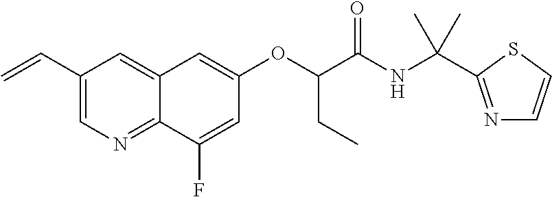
C1(C=C)=CN=C2C(=C1)C=C(OC(CC)C(NC(C)(C)C1=NC=CS1)=O)C=C2F
